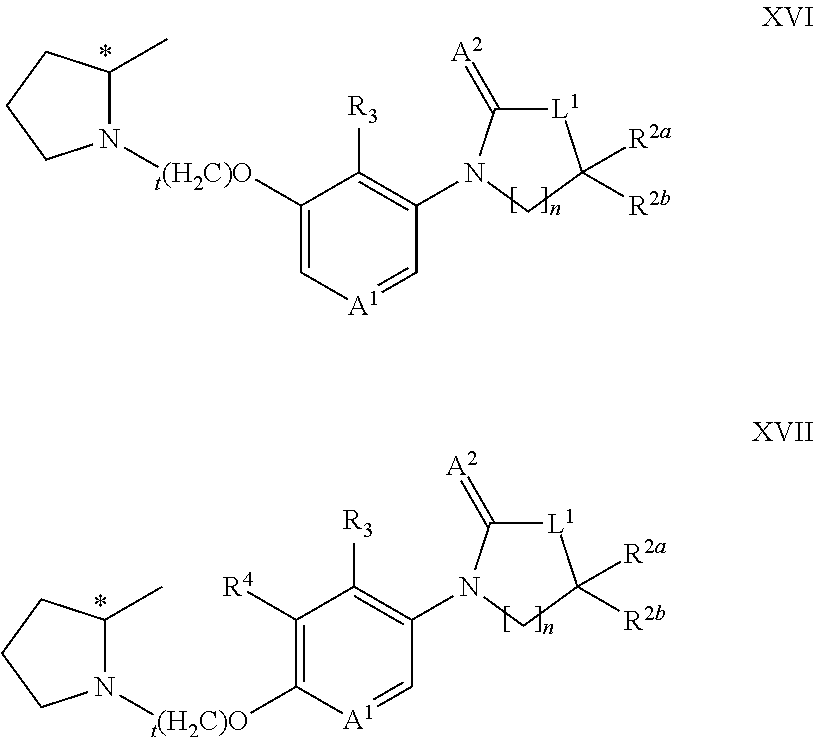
C1(C)CCCN1[t(H2C)O]C1=C[A1]=CC(N2C(=[A2])[L1]C([R2a])([R2b])C2)=C1[R3].C1(C)CCCN1[t(H2C)O]C1=C([R4])C([R3])=C(N2C(=[A2])[L1]C([R2a])([R2b])C2)C=[A1]1
